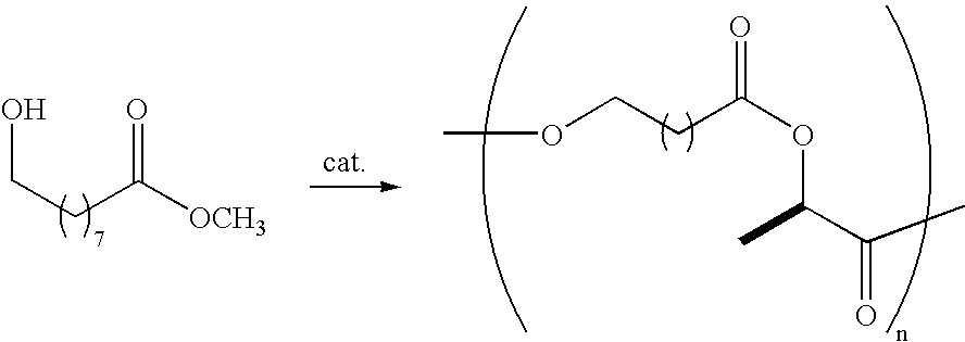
OCCC([OCH3])=O.COCCC(OC(C)C(C)=O)=O
